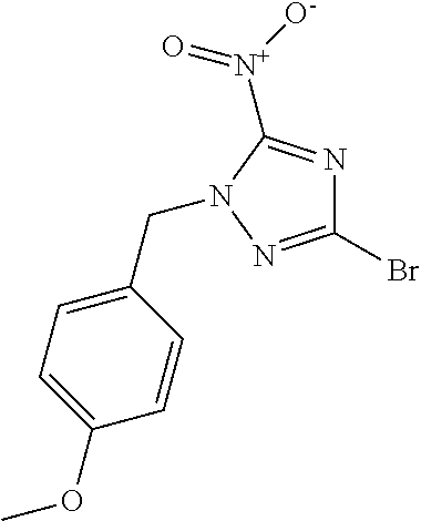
BrC1=NN(CC2=CC=C(OC)C=C2)C([N+]([O-])=O)=N1
